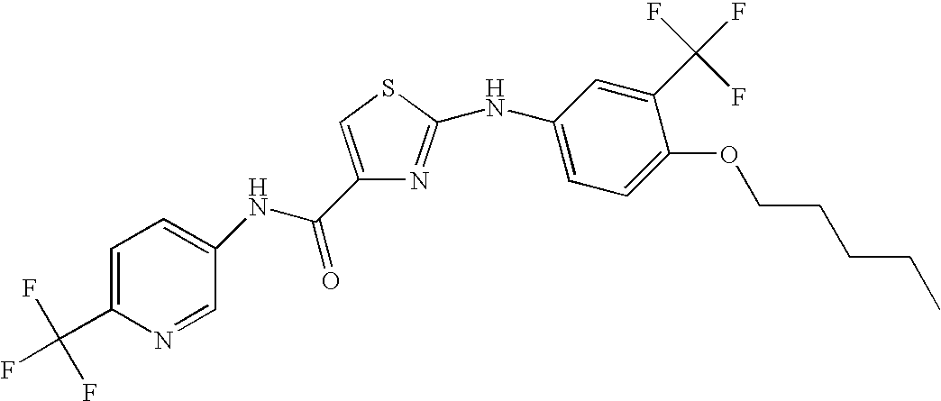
C1(C(NC2=CC=C(C(F)(F)F)N=C2)=O)=CSC(NC2=CC=C(OCCCCC)C(C(F)(F)F)=C2)=N1
